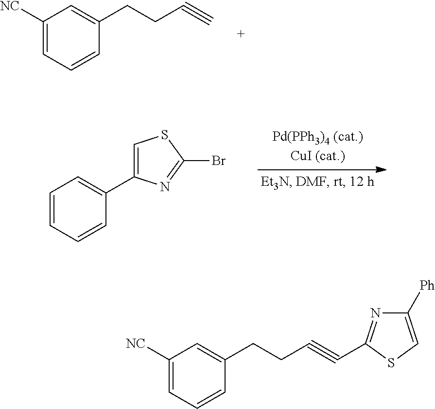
C1([NC])=CC=CC(CCC#C)=C1.C1=CC=CC(C2=CSC(Br)=N2)=C1.C1([NC])=CC=CC(CCC#CC2=NC([Ph])=CS2)=C1
